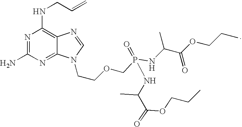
N1=C(N)N=C2C(=C1NCC=C)N=CN2CCOCP(=O)(NC(C(=O)OCCC)C)NC(C(=O)OCCC)C
